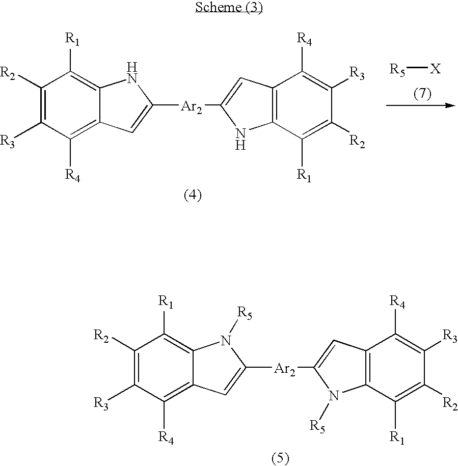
C1([R2])=C([R3])C([R4])=C2C(=C1[R1])N([R5])C([Ar2]C1=CC3=C(C([R1])=C([R2])C([R3])=C3[R4])N1[R5])=C2.C1([R2])=C([R3])C([R4])=C2C(=C1[R1])NC([Ar2]C1=CC3=C(C([R1])=C([R2])C([R3])=C3[R4])N1)=C2.[R5][X]
